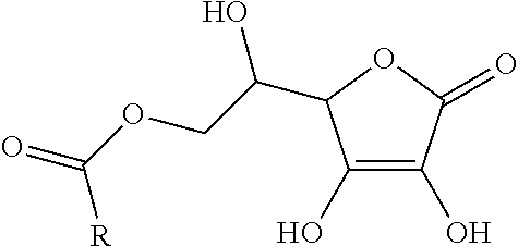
C1(O)=C(O)C(=O)OC1C(COC(=O)[R])O
